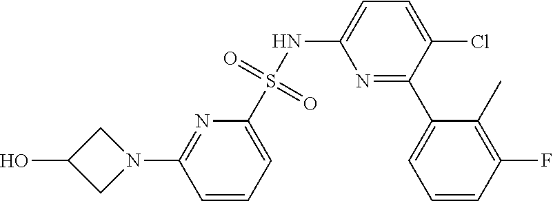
C1C(O)CN1C1=NC(S(NC2=CC=C(Cl)C(C3=CC=CC(F)=C3C)=N2)(=O)=O)=CC=C1
